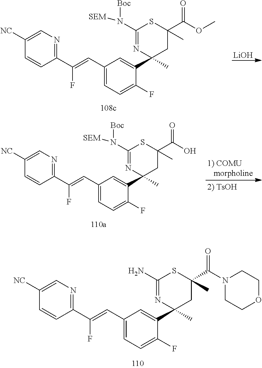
C1([NC])=CN=C(C(=CC2=CC=C(F)C(C3(C)CC(C(N4CCOCC4)=O)(C)SC(N)=N3)=C2)F)C=C1.C1([NC])=CN=C(C(=CC2=CC=C(F)C(C3(C)CC(C(OC)=O)(C)SC(N([Boc])[SEM])=N3)=C2)F)C=C1.[LiOH].C1([NC])=CN=C(C(=CC2=CC=C(F)C(C3(C)CC(C(O)=O)(C)SC(N([Boc])[SEM])=N3)=C2)F)C=C1
